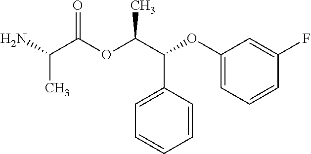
CC(C(=O)OC(C(C1=CC=CC=C1)OC1=CC=CC(F)=C1)C)N
